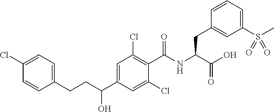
C1=C(C(CCC2=CC=C(Cl)C=C2)O)C=C(Cl)C(C(NC(C(O)=O)CC2=CC(S(C)(=O)=O)=CC=C2)=O)=C1Cl
